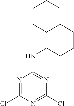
N(C1=NC(Cl)=NC(Cl)=N1)CCCCCCCCCC
